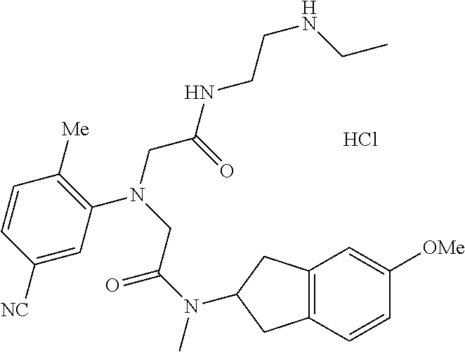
Cl.C1=C([NC])C=CC([Me])=C1N(CC(NCCNCC)=O)CC(N(C)C1CC2=C(C=CC([OMe])=C2)C1)=O
